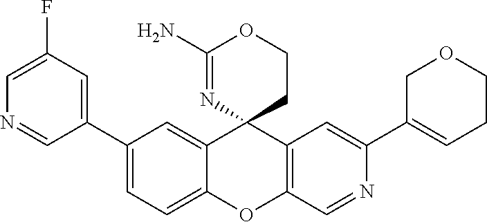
C1(C2=CC=C3C(=C2)C2(C4=C(O3)C=NC(C3=CCCOC3)=C4)CCOC(N)=N2)=CC(F)=CN=C1
